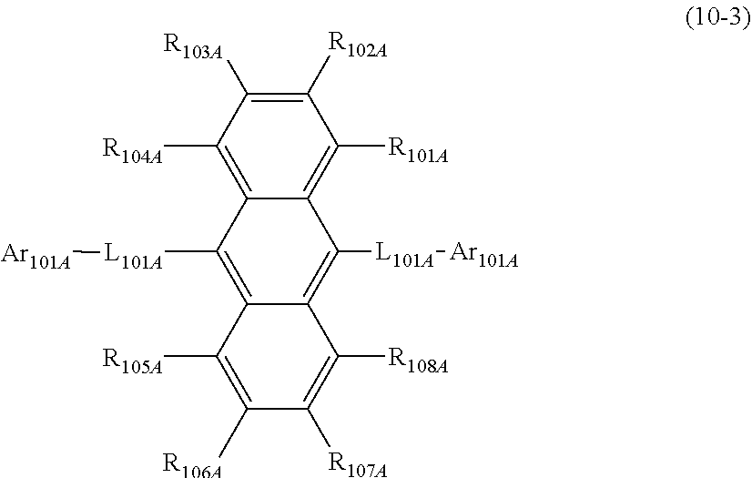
C1([R104A])=C2C(=C([R101A])C([R102A])=C1[R103A])C([L101A][Ar101A])=C1C(=C2[L101A][Ar101A])C([R105A])=C([R106A])C([R107A])=C1[R108A]
